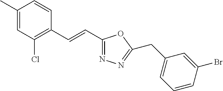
C1(C)=CC(Cl)=C(C=CC2=NN=C(CC3=CC=CC(Br)=C3)O2)C=C1
